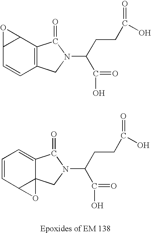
C123C(=CC=CC1O2)C(=O)N(C(CCC(=O)O)C(=O)O)C3.C12=C(C3C(C=C1)O3)C(=O)N(C(CCC(=O)O)C(=O)O)C2
